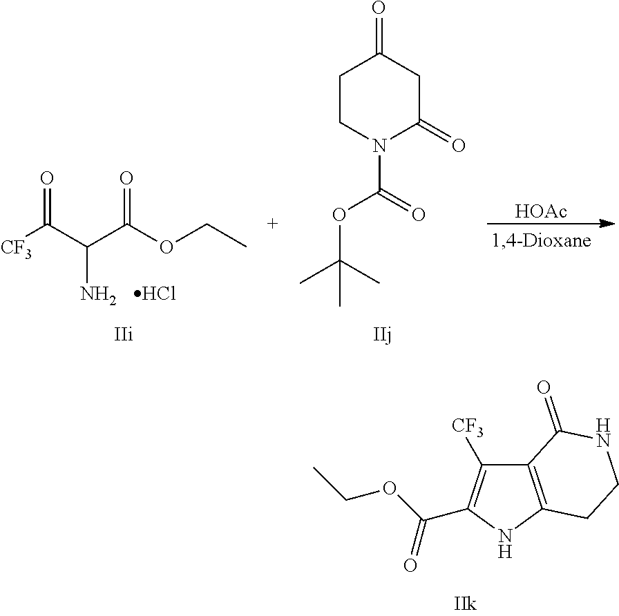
C12=C(NC(C(OCC)=O)=C1[CF3])CCNC2=O.[CF3]C(C(C(OCC)=O)N)=O.Cl.C1CN(C(=O)OC(C)(C)C)C(=O)CC1=O.[HOAc]
